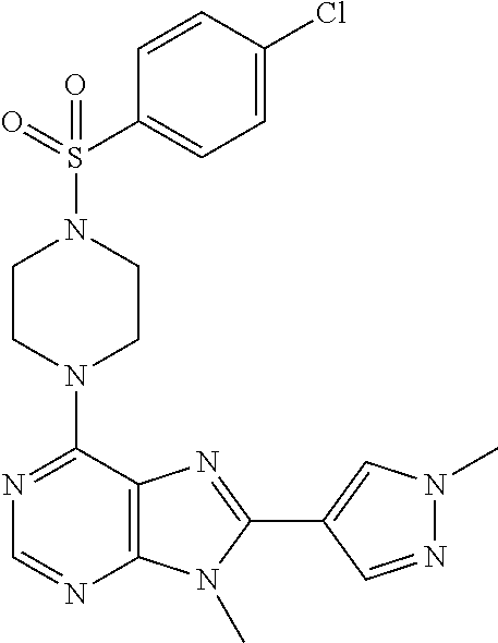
C1CN(C2=NC=NC3=C2N=C(C2=CN(C)N=C2)N3C)CCN1S(C1=CC=C(Cl)C=C1)(=O)=O
